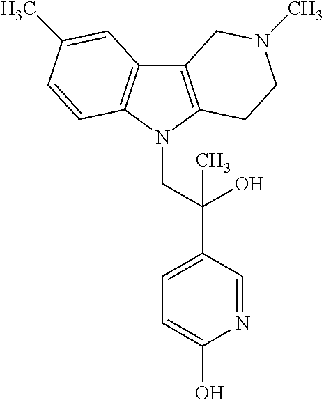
C12=C(N(CC(C3=CC=C(O)N=C3)(O)C)C3=C1C=C(C)C=C3)CCN(C)C2
